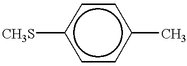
[CH3S]c1ccc(C)cc1
